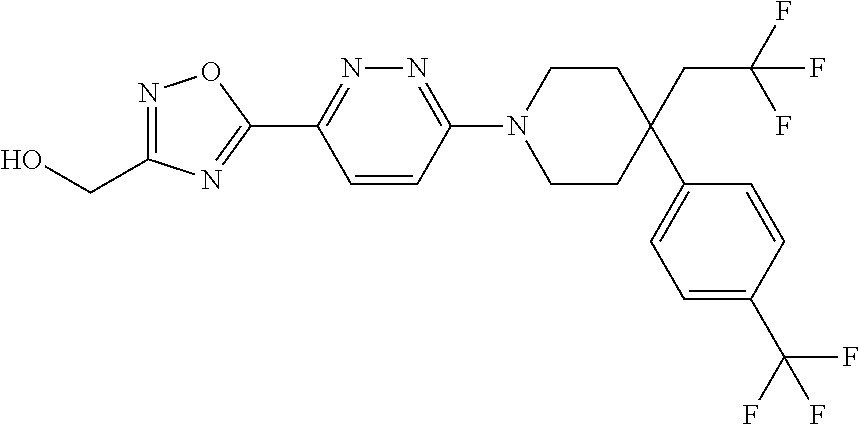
OCC1=NOC(C2=NN=C(N3CCC(CC(F)(F)F)(C4=CC=C(C(F)(F)F)C=C4)CC3)C=C2)=N1
